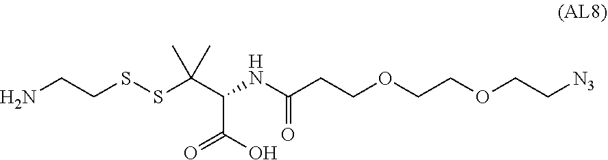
NCCSSC(C(NC(CCOCCOCC[N3])=O)C(O)=O)(C)C
